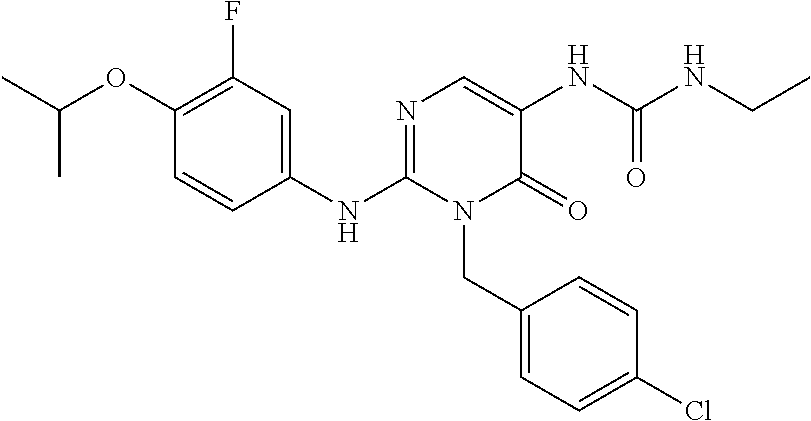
C1(OC(C)C)=C(F)C=C(NC2=NC=C(NC(NCC)=O)C(=O)N2CC2=CC=C(Cl)C=C2)C=C1
